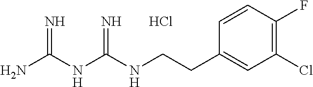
C(NC(NC(N)=N)=N)CC1=CC(Cl)=C(F)C=C1.Cl
